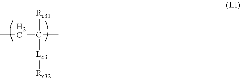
CCC(C)([Rc31])[Lc3][Rc32]
